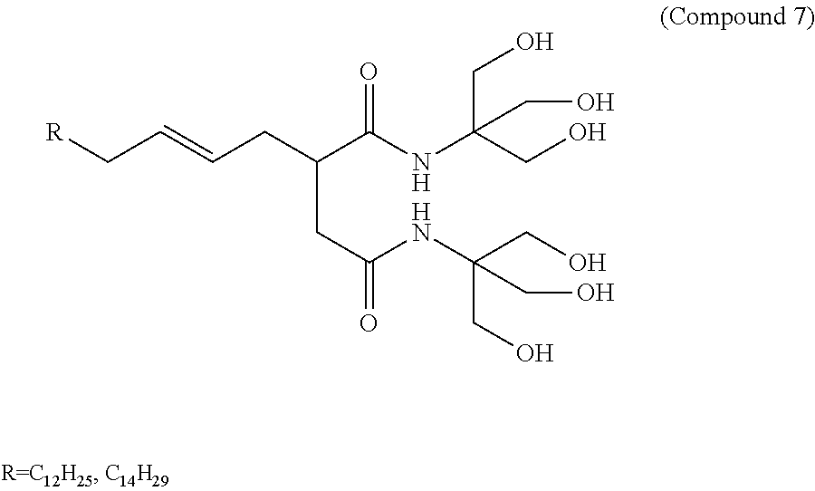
C(CC(NC(CO)(CO)CO)=O)(C(NC(CO)(CO)CO)=O)CC=CC[R]
